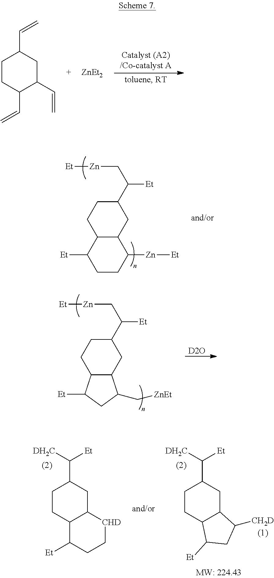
C1CC(C=C)C(C=C)CC1C=C.[ZnEt2].C1C2C(CC(C(C[Zn][Et])[Et])C1)C([Zn][Et])CCC2[Et].[D2O].C1C2C(CC(C(C[Zn][Et])[Et])C1)C(C[ZnEt])CC2[Et].C1CC2C(CC1C([DH2C])[Et])[CHD]CCC2[Et].C1CC2C(CC1C([DH2C])[Et])C([CH2D])CC2[Et]
